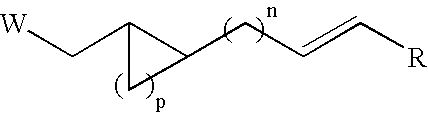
C1(C[W])C(CC=C[R])C1
